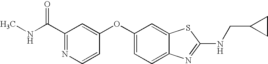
N1=C(C(=O)NC)C=C(OC2=CC=C3C(=C2)SC(NCC2CC2)=N3)C=C1
